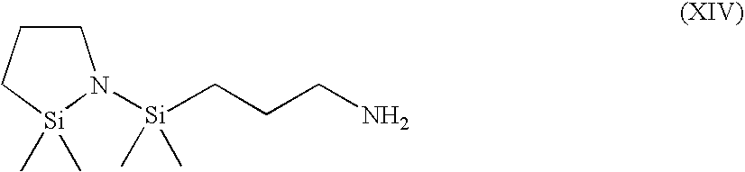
C1CC[Si](C)(C)N1[Si](CCCN)(C)C
